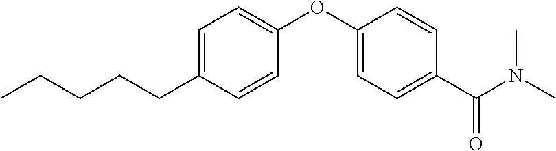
C1=C(CCCCC)C=CC(OC2=CC=C(C(N(C)C)=O)C=C2)=C1
